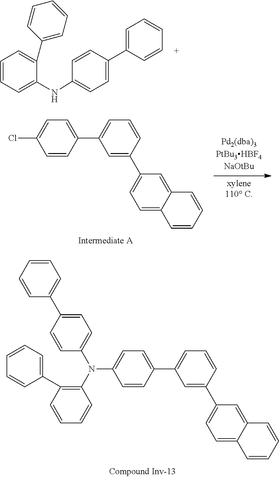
C1(C2=CC=C(Cl)C=C2)=CC=CC(C2=CC=C3C(=C2)C=CC=C3)=C1.C1=CC(C2=CC=CC(C3=CC=C4C(=C3)C=CC=C4)=C2)=CC=C1N(C1=CC=C(C2=CC=CC=C2)C=C1)C1=C(C2=CC=CC=C2)C=CC=C1.C1=CC(C2=CC=C(NC3=CC=CC=C3C3=CC=CC=C3)C=C2)=CC=C1
